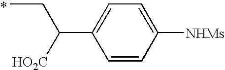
CCC(C1=CC=C([NHMs])C=C1)[HO2C].*
